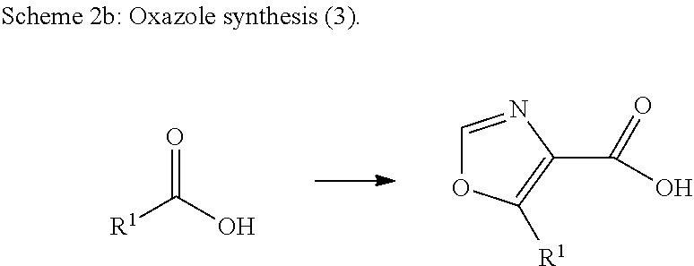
O=C(O)[R1].C1=NC(C(=O)O)=C([R1])O1
